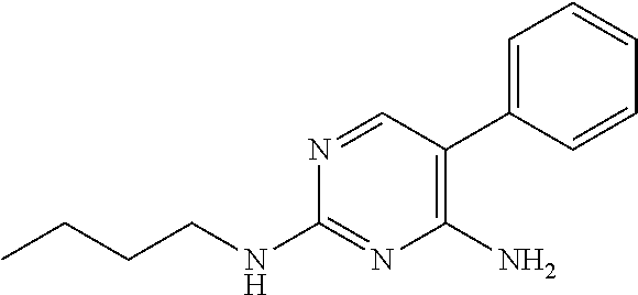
N1=CC(C2=CC=CC=C2)=C(N)N=C1NCCCC
